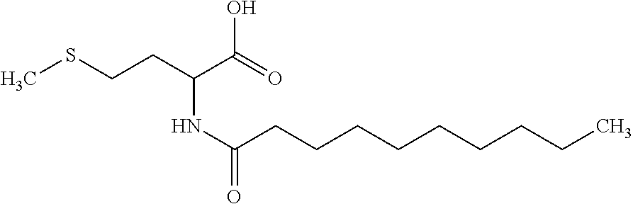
C(NC(CCCCCCCCC)=O)(C(O)=O)CCSC
